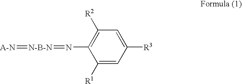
C1([R2])=C(N=[N-B-N]=[A-N])C([R1])=CC([R3])=C1
